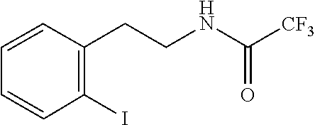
C1=CC(I)=C(CCNC(=O)[CF3])C=C1
